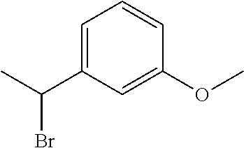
C1=C(C(C)Br)C=C(OC)C=C1
